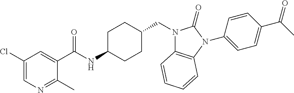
C1(Cl)=CN=C(C)C(C(NC2CCC(CN3C4=C(N(C5=CC=C(C(C)=O)C=C5)C3=O)C=CC=C4)CC2)=O)=C1
